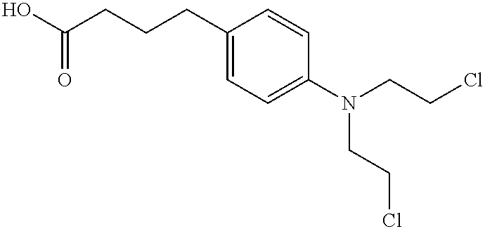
C(CCCC1=CC=C(N(CCCl)CCCl)C=C1)(O)=O
